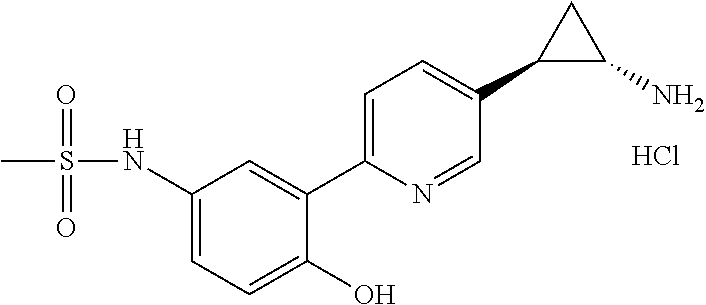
Cl.C1(NS(C)(=O)=O)=CC=C(O)C(C2=CC=C(C3C(N)C3)C=N2)=C1
